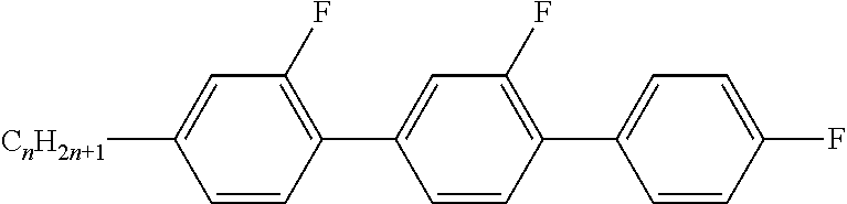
C1(C2=C(F)C=C([CnH2n+1])C=C2)=CC(F)=C(C2=CC=C(F)C=C2)C=C1
